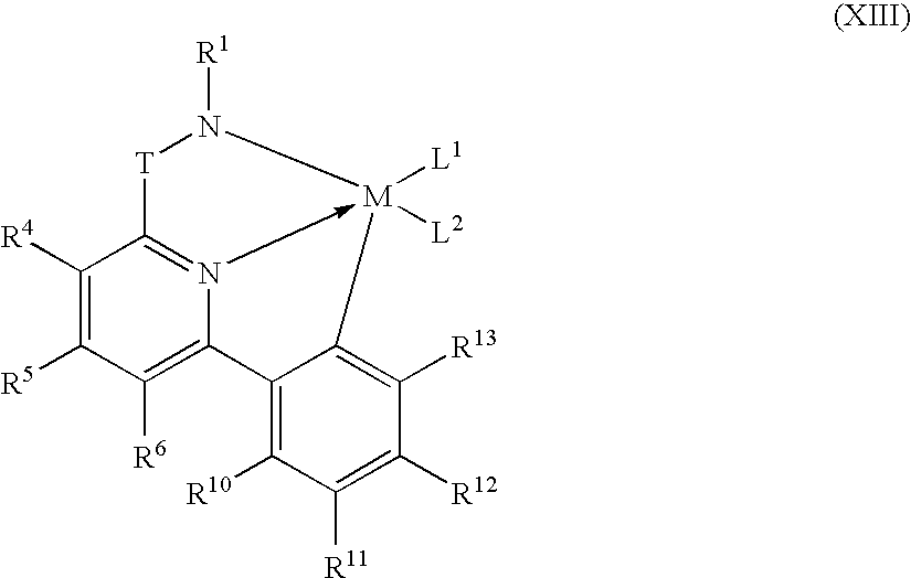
C1([R4])=C([R5])C([R6])=C2N3->[M]([L1])([L2])(N([R1])[T]C=31)C1=C([R13])C([R12])=C([R11])C([R10])=C21
